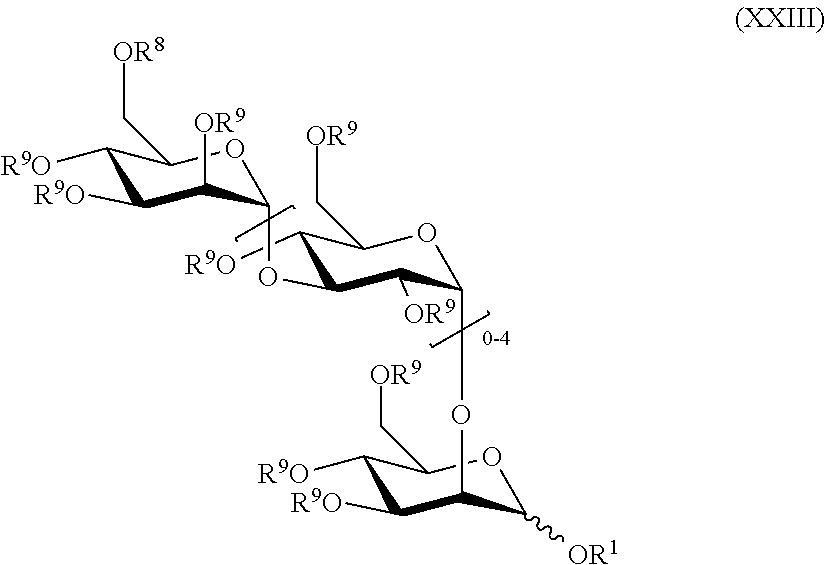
C1([R9O])C([R9O])C([OR9])C(OC2C([R9O])C(C[OR9])OC(OC3C([R9O])C([R9O])C(C[OR9])OC3[OR1])C2[OR9])OC1C[OR8]
